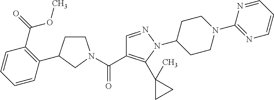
C1CC(C2=C(C(=O)OC)C=CC=C2)CN1C(C1=C(C2(C)CC2)N(C2CCN(C3=NC=CC=N3)CC2)N=C1)=O
